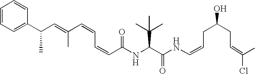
N(C(C(NC=CCC(CC=C(Cl)C)O)=O)C(C)(C)C)C(C=CC=CC(=CC(C1=CC=CC=C1)C)C)=O
